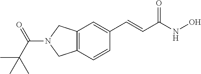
C12=C(C=CC(C=CC(NO)=O)=C1)CN(C(C(C)(C)C)=O)C2
